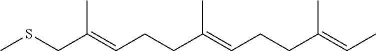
S(C)CC(=CCCC(=CCCC(=CC)C)C)C
